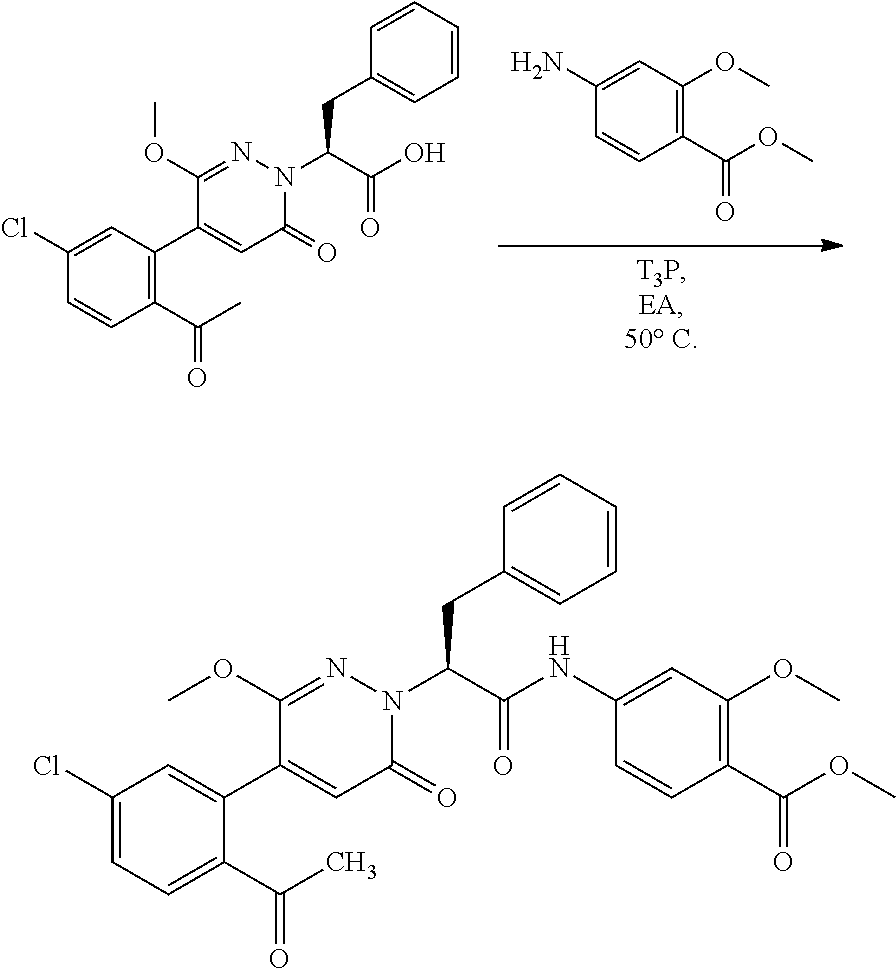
NC1=CC(OC)=C(C(=O)OC)C=C1.C1=CC=CC=C1CC(C(O)=O)N1C(=O)C=C(C2=C(C(=O)C)C=CC(Cl)=C2)C(OC)=N1.C1=CC=CC=C1CC(C(NC1=CC(OC)=C(C(=O)OC)C=C1)=O)N1C(=O)C=C(C2=CC(Cl)=CC=C2C(=O)C)C(OC)=N1
